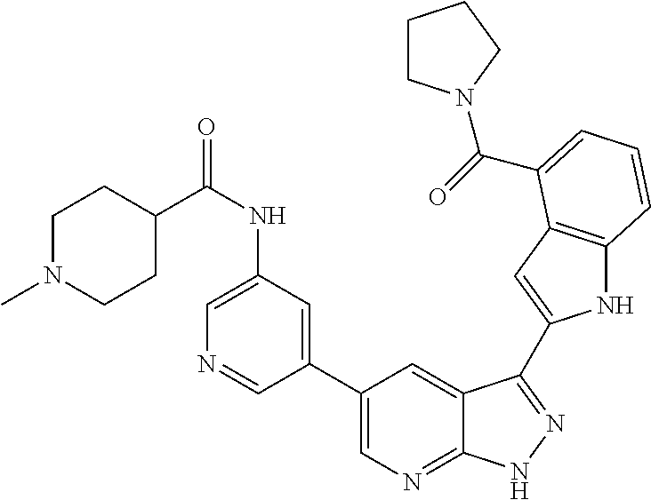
C1(C2=CN=C3C(=C2)C(C2=CC4=C(N2)C=CC=C4C(=O)N2CCCC2)=NN3)=CC(NC(=O)C2CCN(C)CC2)=CN=C1
